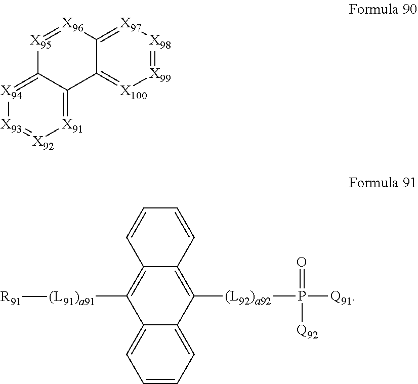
C12=[X97][X98]=[X99][X100]=C1C1=[X91][X92]=[X93][X94]=C1[X95]=[X96]2.C12=CC=CC=C1C([(L92)a92]P(=O)([Q92])[Q91])=C1C(=C2[(L91)a91][R91])C=CC=C1
